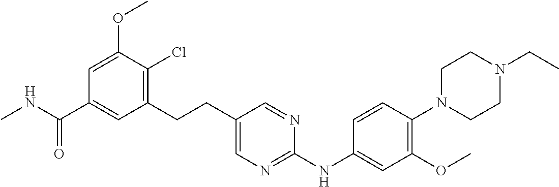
CNC(C1=CC(CCC2=CN=C(NC3=CC(OC)=C(N4CCN(CC)CC4)C=C3)N=C2)=C(Cl)C(OC)=C1)=O
